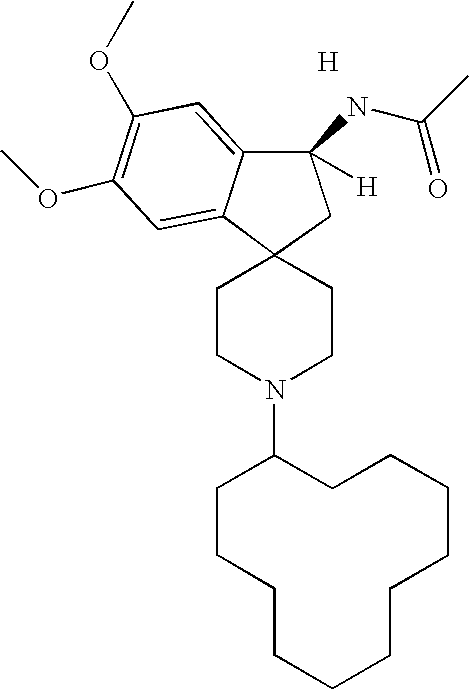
N1(C2CCCCCCCCCCC2)CCC2(CC1)C1=CC(OC)=C(OC)C=C1C(NC(C)=O)([H])C2.[H]
